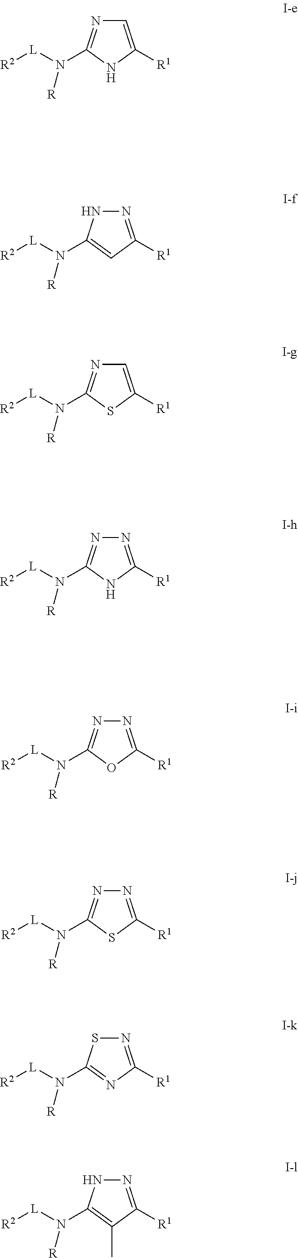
C1=C([R1])NC(N([L][R2])[R])=N1.N1=C([R1])C=C(N([L][R2])[R])N1.C1=C([R1])SC(N([L][R2])[R])=N1.N1=C([R1])NC(N([L][R2])[R])=N1.N1=C([R1])OC(N([L][R2])[R])=N1.N1=C([R1])SC(N([L][R2])[R])=N1.N1=C([R1])N=C(N([L][R2])[R])S1.N1=C([R1])C(C)=C(N([L][R2])[R])N1
